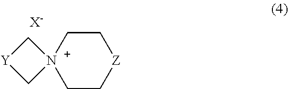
C1C[N+]2(CC[Z]1)C[Y]C2.[X-]
